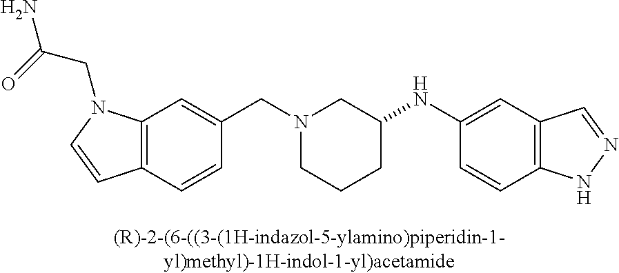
N1(CC2=CC3=C(C=C2)C=CN3CC(=O)N)CCCC(NC2=CC3=C(C=C2)NN=C3)C1
